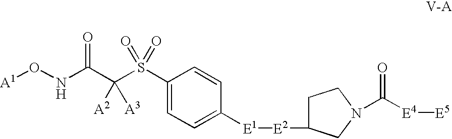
[A1]ONC(C(S(C1=CC=C([E1][E2]C2CCN(C(=O)[E4][E5])C2)C=C1)(=O)=O)([A2])[A3])=O
